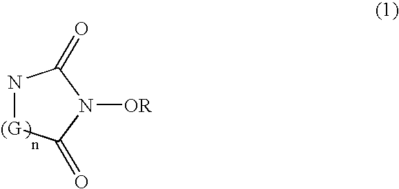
N1([OR])C(=O)N[(G]C1=O
